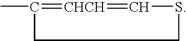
CC1=[CHCH]=CSCC1
